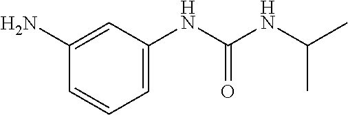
C1(N)=CC(NC(NC(C)C)=O)=CC=C1
